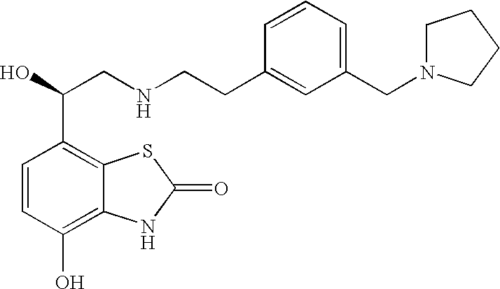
C1=CC(O)=C2C(=C1C(O)CNCCC1=CC(CN3CCCC3)=CC=C1)SC(=O)N2
